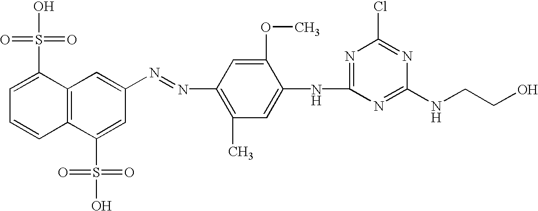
C12=C(C(S(O)(=O)=O)=CC=C1)C=C(N=NC1=C(C)C=C(NC3=NC(Cl)=NC(NCCO)=N3)C(OC)=C1)C=C2S(O)(=O)=O
